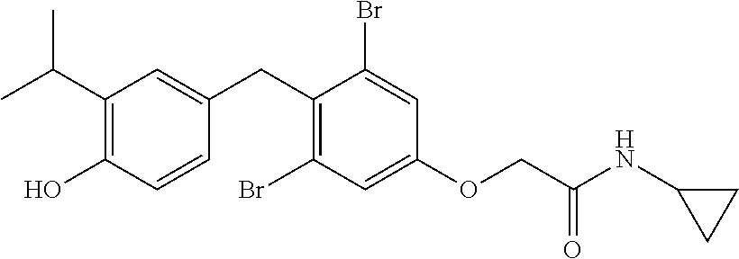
C1(CC2=CC(C(C)C)=C(O)C=C2)=C(Br)C=C(OCC(NC2CC2)=O)C=C1Br
